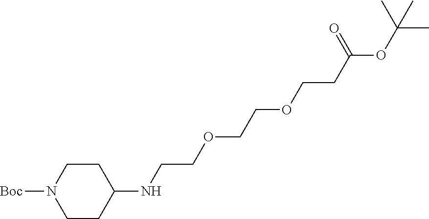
C1CN([Boc])CCC1NCCOCCOCCC(OC(C)(C)C)=O
